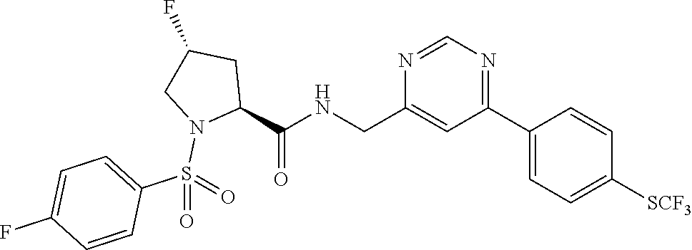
C1(CNC(C2CC(F)CN2S(=O)(C2=CC=C(F)C=C2)=O)=O)=CC(C2=CC=C([SCF3])C=C2)=NC=N1
